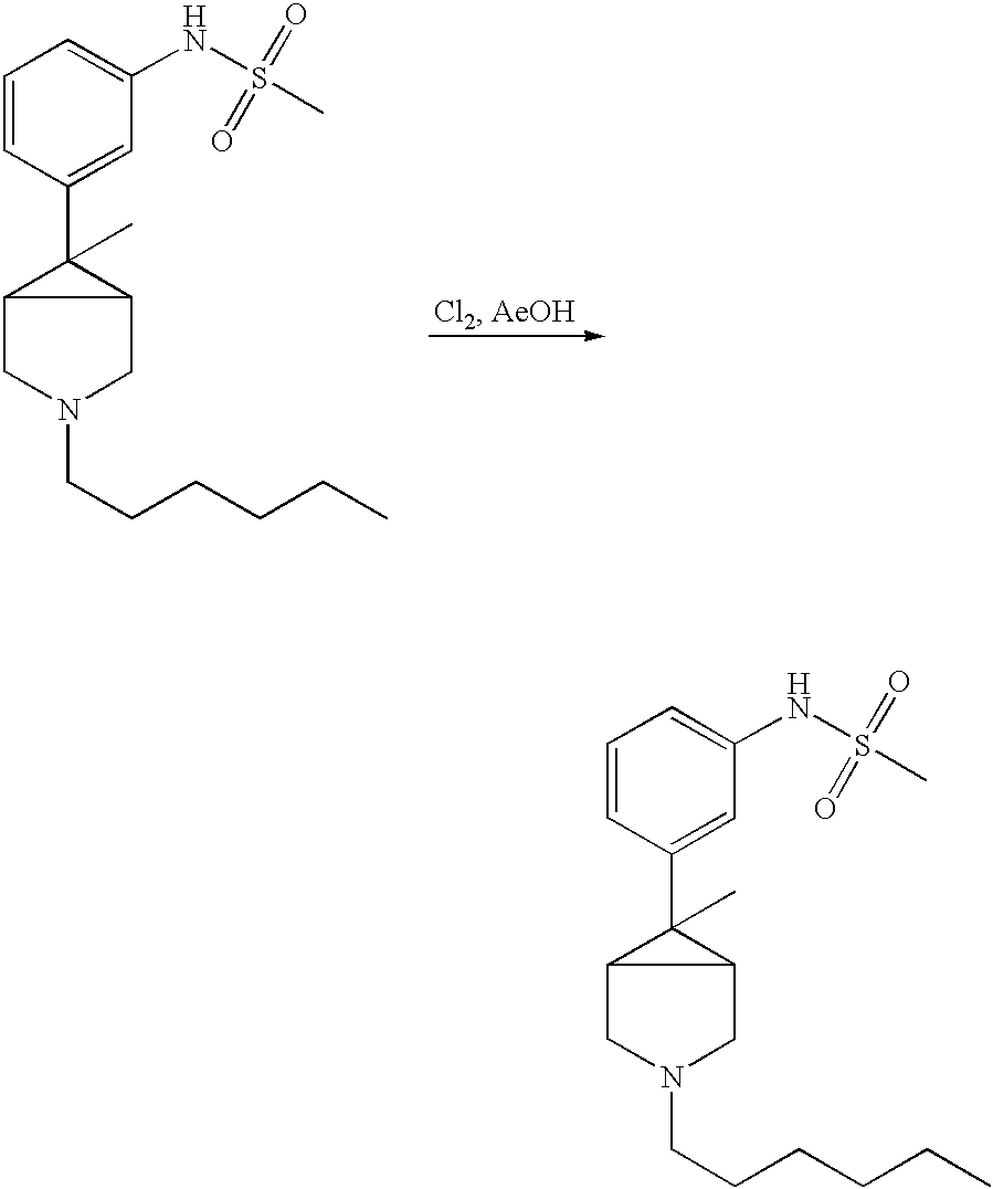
C1=CC(C2(C)C3CN(CCCCCC)CC23)=CC(NS(C)(=O)=O)=C1.C1=CC(C2(C)C3CN(CCCCCC)CC23)=CC(NS(C)(=O)=O)=C1
